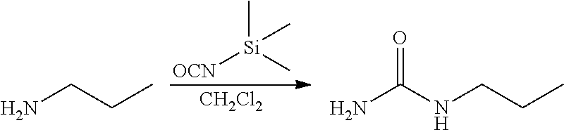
[OCN][Si](C)(C)C.[CH2Cl2].NCCC.NC(NCCC)=O
